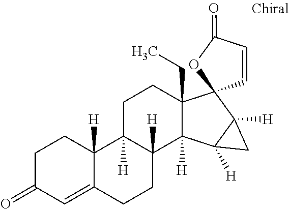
C1C(=O)C=C2C([H])(C1)C1([H])C([H])(CC2)C2([H])C(CC)(CC1)C1(C3([H])C2([H])C3)C=CC(=O)O1
